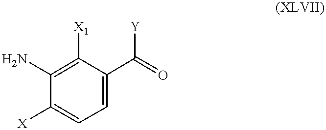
C1([X])=CC=C(C(=O)[Y])C([X1])=C1N
